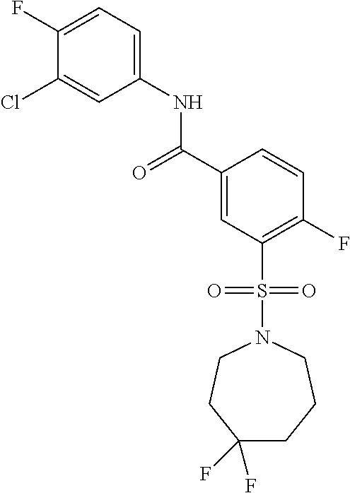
C1(F)=CC=C(NC(C2=CC(S(N3CCC(F)(F)CCC3)(=O)=O)=C(F)C=C2)=O)C=C1Cl
